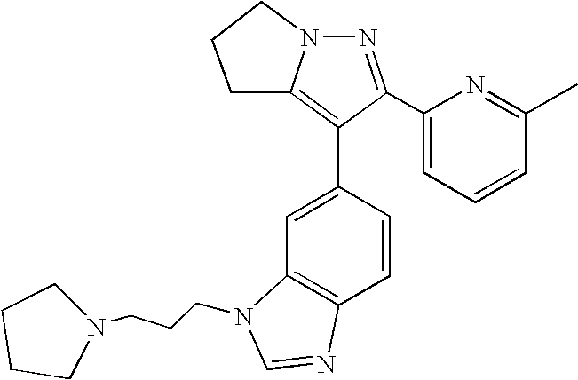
N1=C(C2=CC=CC(C)=N2)C(C2=CC3=C(C=C2)N=CN3CCCN2CCCC2)=C2N1CCC2
